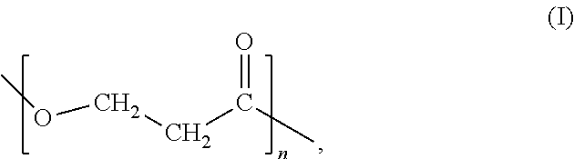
O(CCC(C)=O)C
